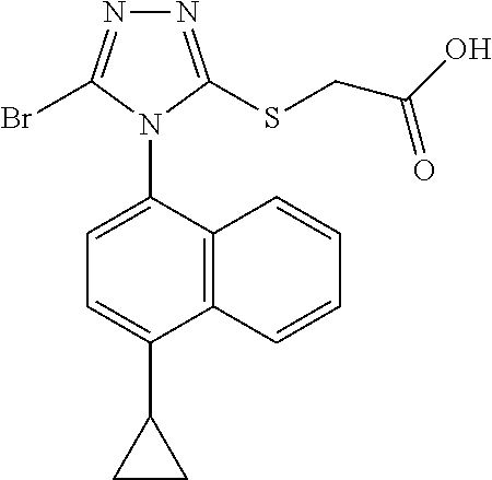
N1=C(SCC(O)=O)N(C2=CC=C(C3CC3)C3=C2C=CC=C3)C(Br)=N1
